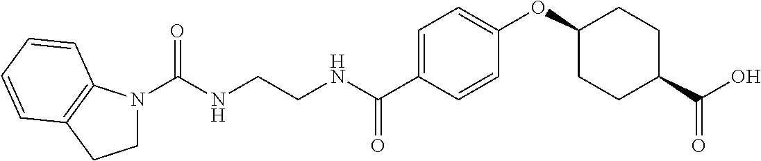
C1N(C(NCCNC(C2=CC=C(OC3CCC(C(O)=O)CC3)C=C2)=O)=O)C2=C(C1)C=CC=C2
